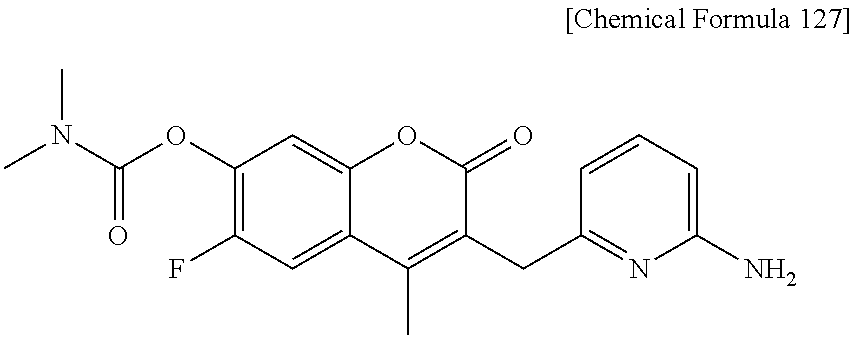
C1(OC(N(C)C)=O)=C(F)C=C2C(=C1)OC(=O)C(CC1=NC(N)=CC=C1)=C2C
